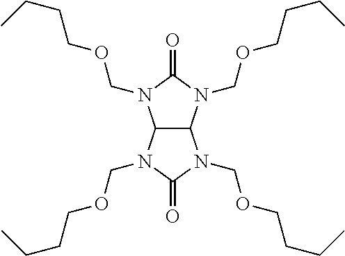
N1(COCCCC)C(=O)N(COCCCC)C2C1N(COCCCC)C(=O)N2COCCCC
